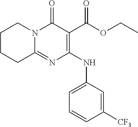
C1CCC2=NC(NC3=CC=CC([CF3])=C3)=C(C(OCC)=O)C(=O)N2C1
